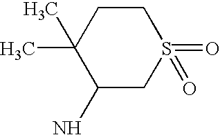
C1(N)CS(=O)(=O)CCC1(C)C
